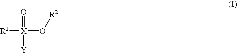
[R1][X](O[R2])(=O)[Y]
